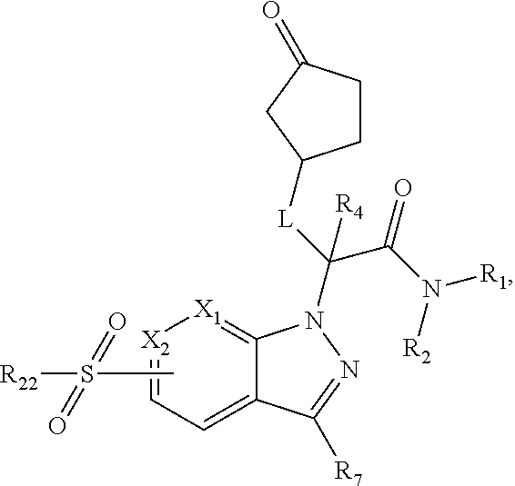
C1CC(=O)CC1[L]C(C(N([R1])[R2])=O)([R4])N1C2=[X1][X2]=CC=C2C([R7])=N1.CS([R22])(=O)=O
